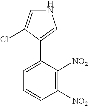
N1C=C(Cl)C(C2=CC=CC([NO2])=C2[NO2])=C1
